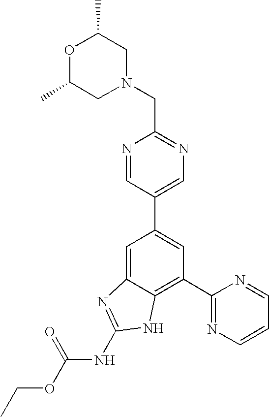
N1=CC(C2=CC(C3=NC=CC=N3)=C3C(=C2)N=C(NC(OCC)=O)N3)=CN=C1CN1CC(C)OC(C)C1
